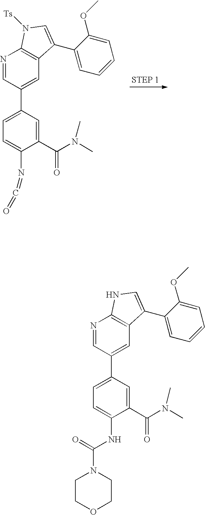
N1=CC(C2=CC=C(N=C=O)C(C(N(C)C)=O)=C2)=CC2=C1N([Ts])C=C2C1=CC=CC=C1OC.N1=CC(C2=CC=C(NC(=O)N3CCOCC3)C(C(N(C)C)=O)=C2)=CC2=C1NC=C2C1=CC=CC=C1OC
